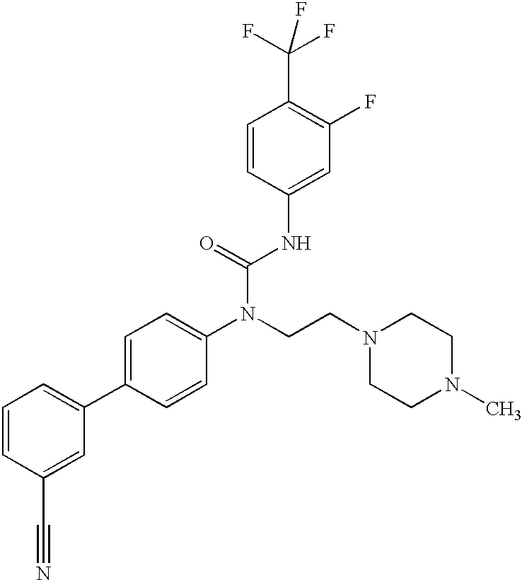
C1=CC(C#N)=CC(C2=CC=C(N(CCN3CCN(C)CC3)C(=O)NC3=CC(F)=C(C(F)(F)F)C=C3)C=C2)=C1
